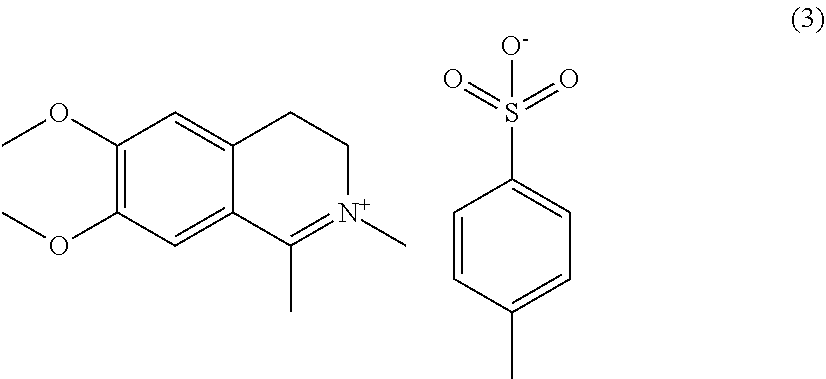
C1(OC)=C(OC)C=C2C(=C1)CC[N+](C)=C2C.C1=CC(C)=CC=C1S([O-])(=O)=O
